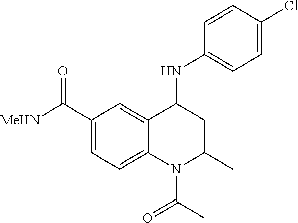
C1(C(=O)[MeHN])=CC=C2C(=C1)C(NC1=CC=C(Cl)C=C1)CC(C)N2C(=O)C
